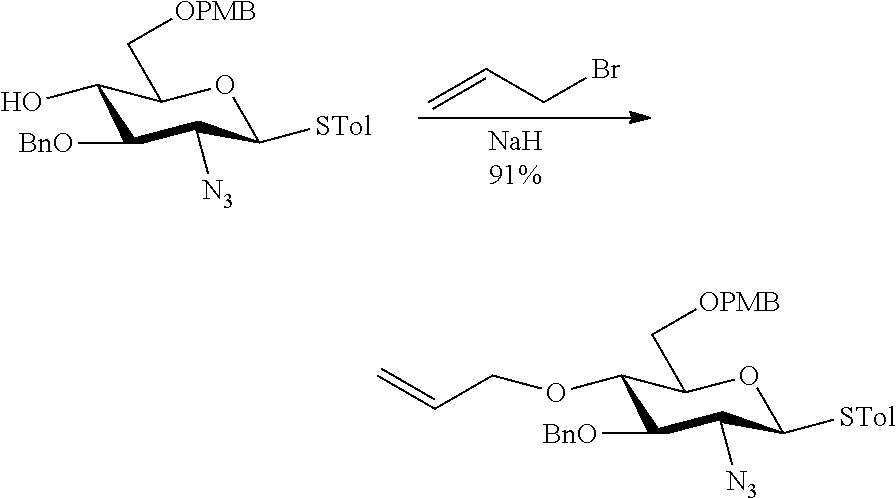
C=CCBr.C1(O)C([BnO])C([N3])C([STol])OC1C[OPMB].C1(OCC=C)C([BnO])C([N3])C([STol])OC1C[OPMB]
